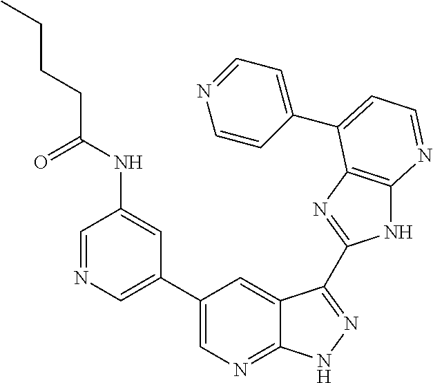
C1=NC=C(C2=CN=C3C(=C2)C(C2=NC4=C(N2)N=CC=C4C2=CC=NC=C2)=NN3)C=C1NC(=O)CCCC
